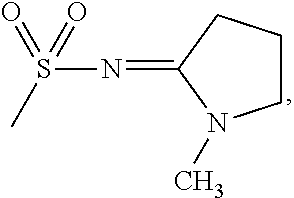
N(=C1N(C)CCC1)S(=O)(C)=O
